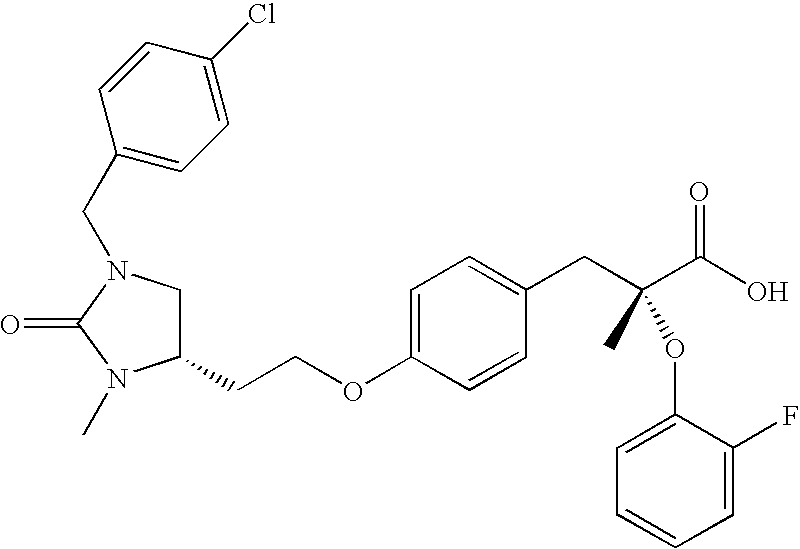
O=C1N(C)C(CCOC2=CC=C(CC(C(O)=O)(C)OC3=CC=CC=C3F)C=C2)CN1CC1=CC=C(Cl)C=C1
